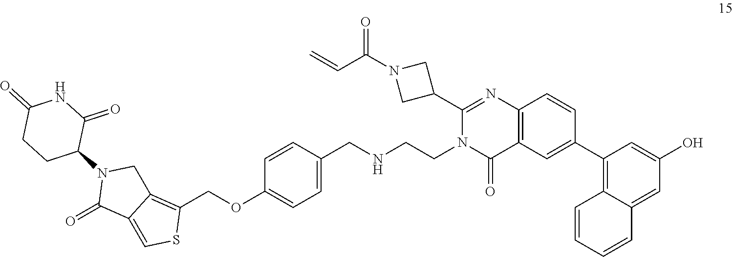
C(=C)C(=O)N1CC(C2=NC3=C(C=C(C4=C5C(=CC(O)=C4)C=CC=C5)C=C3)C(=O)N2CCNCC2=CC=C(OCC3=C4C(=CS3)C(=O)N(C3CCC(=O)NC3=O)C4)C=C2)C1
